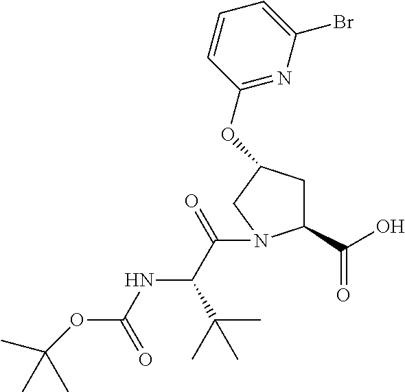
C1(C(O)=O)CC(OC2=NC(Br)=CC=C2)CN1C(C(C(C)(C)C)NC(OC(C)(C)C)=O)=O
